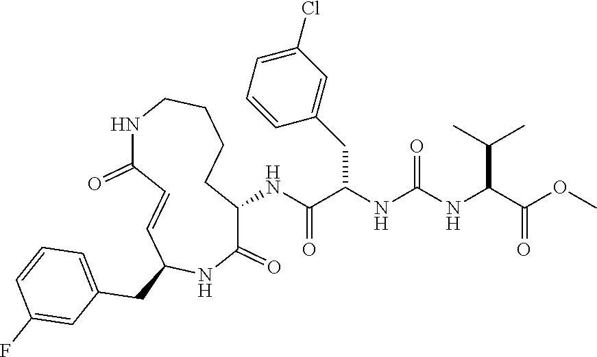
COC(C(NC(NC(C(NC1C(=O)NC(CC2=CC=CC(F)=C2)C=CC(=O)NCCCC1)=O)CC1=CC(Cl)=CC=C1)=O)C(C)C)=O
